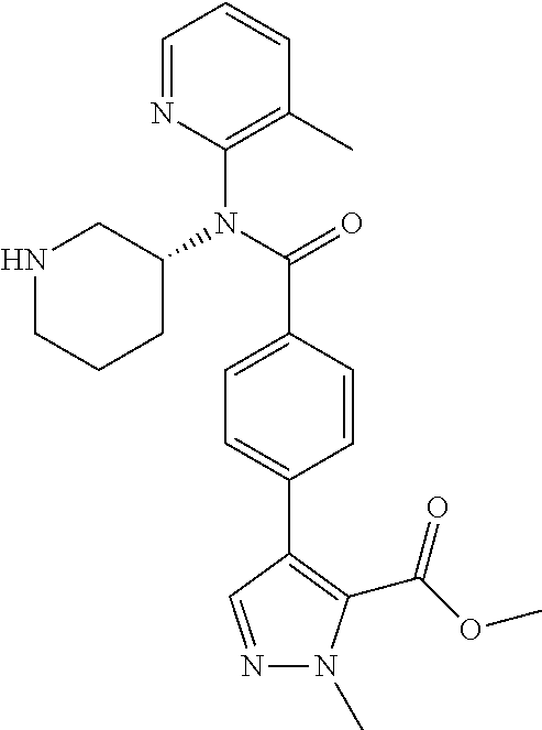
C1=NC(N(C(=O)C2=CC=C(C3=C(C(OC)=O)N(C)N=C3)C=C2)C2CCCNC2)=C(C)C=C1
